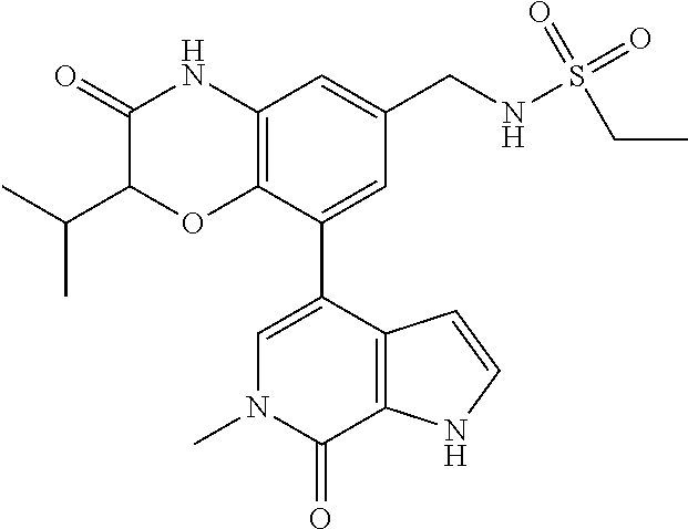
C1(=O)C(C(C)C)OC2=C(N1)C=C(CNS(=O)(CC)=O)C=C2C1=CN(C)C(=O)C2=C1C=CN2
